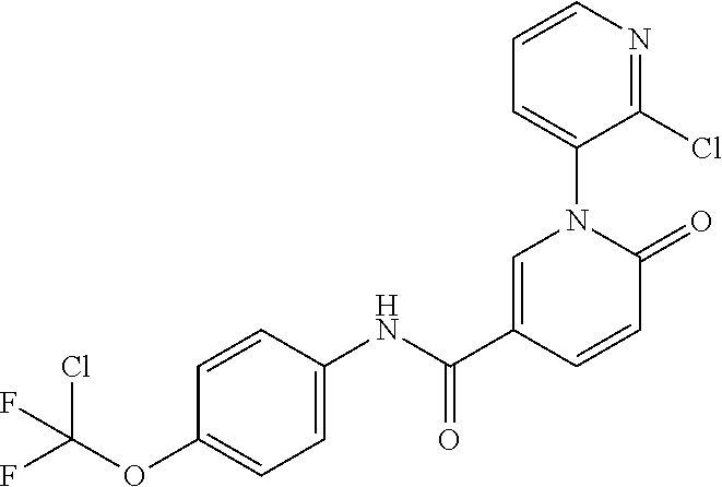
C1=C(C(NC2=CC=C(OC(F)(Cl)F)C=C2)=O)C=CC(=O)N1C1=CC=CN=C1Cl
